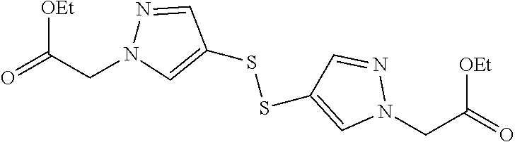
N1(CC(=O)[OEt])N=CC(SSC2=CN(CC(=O)[OEt])N=C2)=C1
